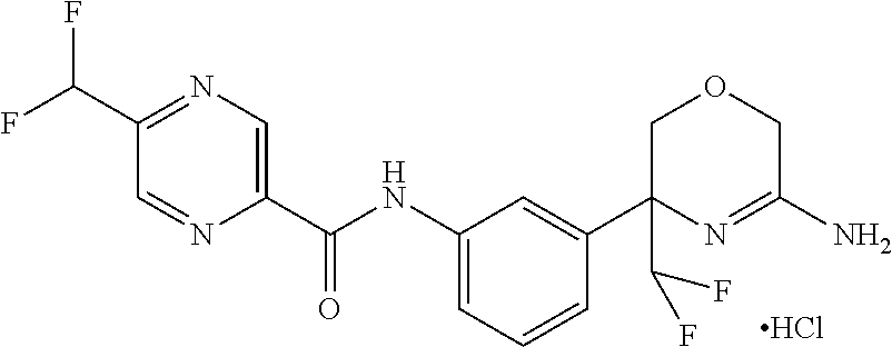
Cl.N(C1=CC=CC(C2(C(F)F)COCC(N)=N2)=C1)C(C1=CN=C(C(F)F)C=N1)=O
